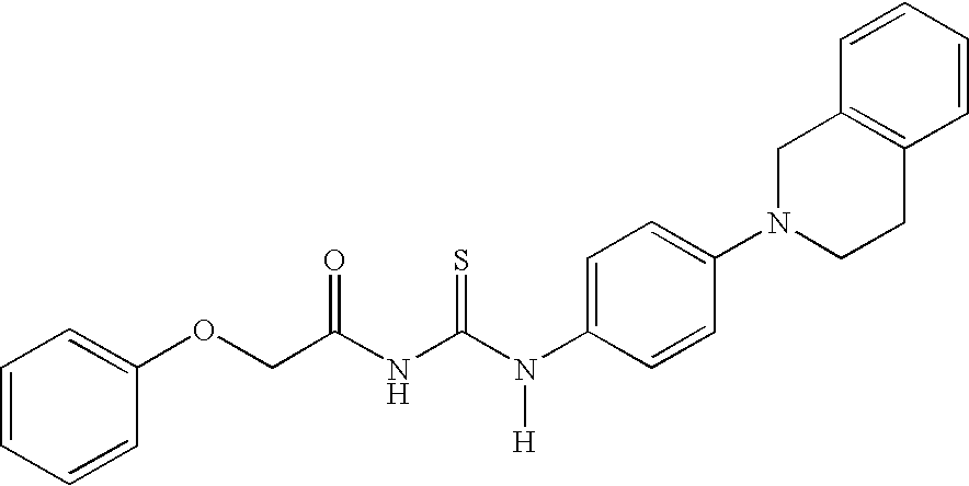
C(NC(N(C1=CC=C(N2CCC3=C(C2)C=CC=C3)C=C1)[H])=S)(=O)COC1=CC=CC=C1
